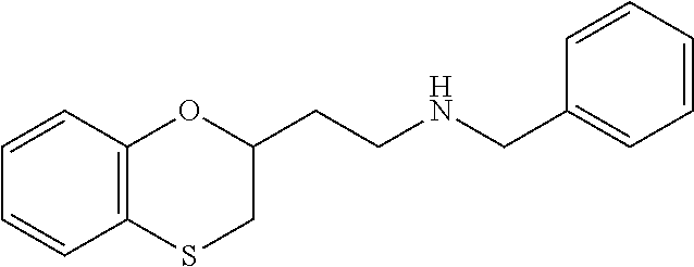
C1=CC2=C(C=C1)OC(CCNCC1=CC=CC=C1)CS2
